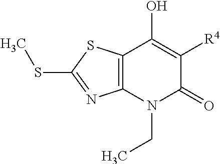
C12=C(N(CC)C(=O)C([R4])=C1O)N=C(SC)S2
